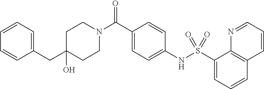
C1(O)(CC2=CC=CC=C2)CCN(C(C2=CC=C(NS(C3=CC=CC4=C3N=CC=C4)(=O)=O)C=C2)=O)CC1
